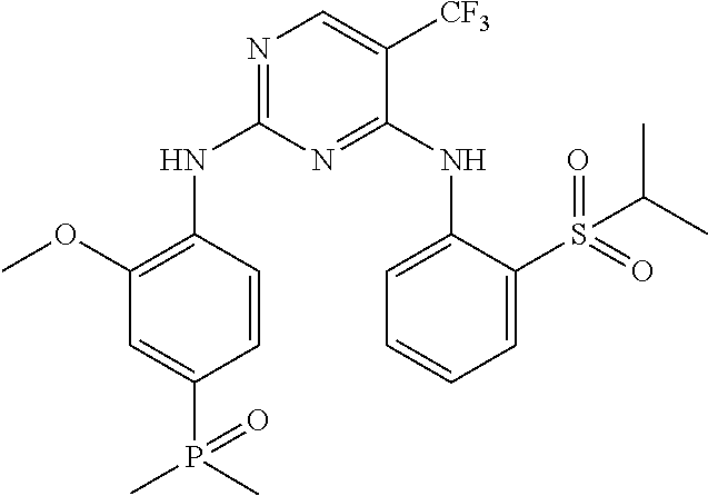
N1=C(NC2=C(OC)C=C(P(=O)(C)C)C=C2)N=C(NC2=CC=CC=C2S(=O)(=O)C(C)C)C([CF3])=C1
